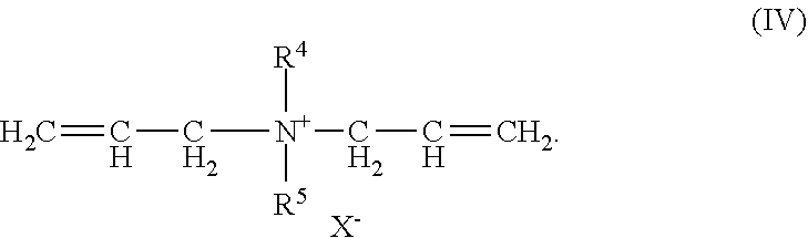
[X-].C=CC[N+](CC=C)([R4])[R5]
